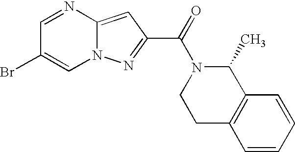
C1=NC2=CC(C(=O)N3CCC4=C(C3C)C=CC=C4)=NN2C=C1Br
